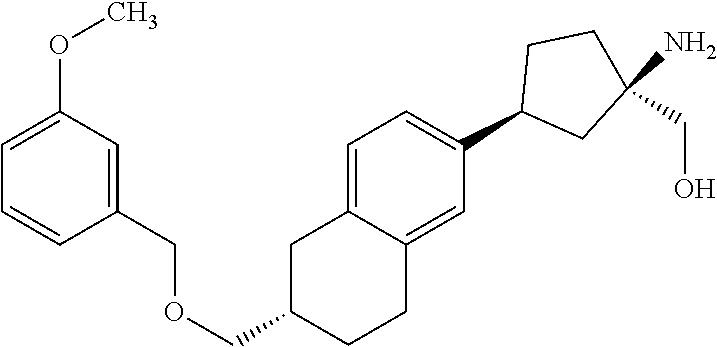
C1=C2C(=CC(C3CC(N)(CO)CC3)=C1)CCC(COCC1=CC(OC)=CC=C1)C2
